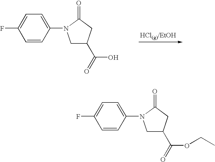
C1=CC(N2CC(C(=O)O)CC2=O)=CC=C1F.C1=CC(N2CC(C(=O)OCC)CC2=O)=CC=C1F
